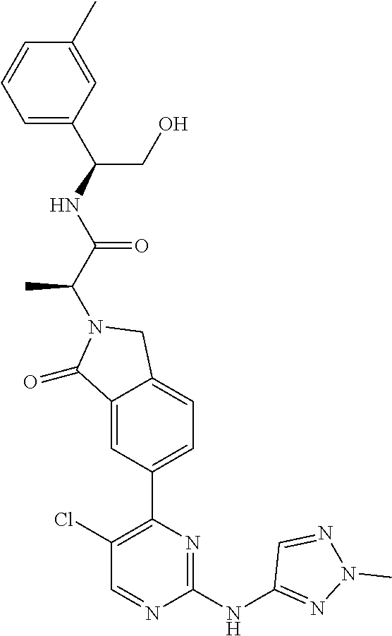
C1(=O)C2=CC(C3=C(Cl)C=NC(NC4=NN(C)N=C4)=N3)=CC=C2CN1C(C(NC(CO)C1=CC=CC(C)=C1)=O)C
